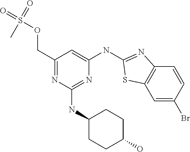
N1=C(COS(C)(=O)=O)C=C(NC2=NC3=C(C=C(Br)C=C3)S2)N=C1NC1CCC(O)CC1
